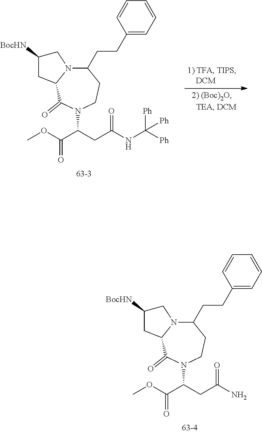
COC(C(CC(N)=O)N1CCC(CCC2=CC=CC=C2)N2C(C1=O)CC([BocHN])C2)=O.COC(C(CC(NC([Ph])([Ph])[Ph])=O)N1CCC(CCC2=CC=CC=C2)N2C(C1=O)CC([BocHN])C2)=O
